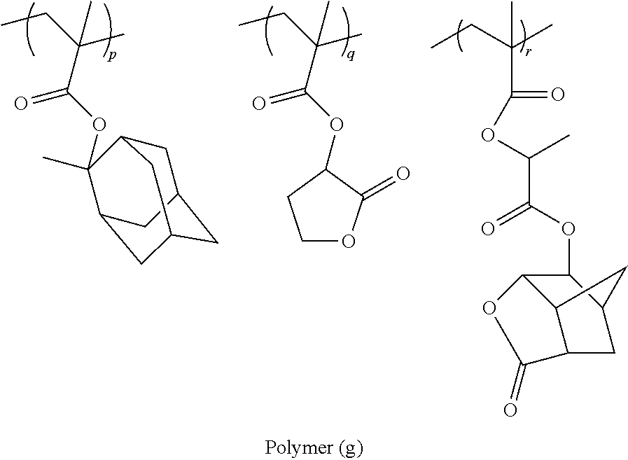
C(C(OC1(C)C2CC3CC(CC1C3)C2)=O)(CC)(C)C.C(C(OC1C(=O)OCC1)=O)(CC)(C)C.C(C)(CC)(C)C(OC(C(OC1C2C3C(CC1C3)C(=O)O2)=O)C)=O
